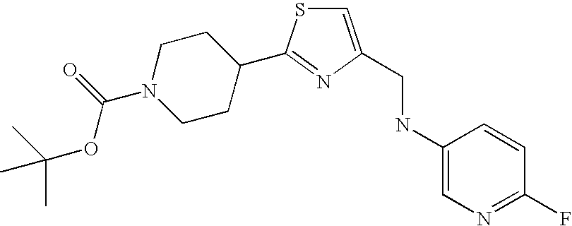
C1=C(CNC2=CN=C(F)C=C2)N=C(C2CCN(C(=O)OC(C)(C)C)CC2)S1
